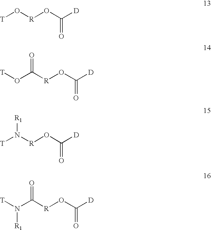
[T]O[R]OC(=O)[D].[T]OC([R]OC(=O)[D])=O.[T]N([R1])[R]OC([D])=O.[T]N(C([R]OC(=O)[D])=O)[R1]
